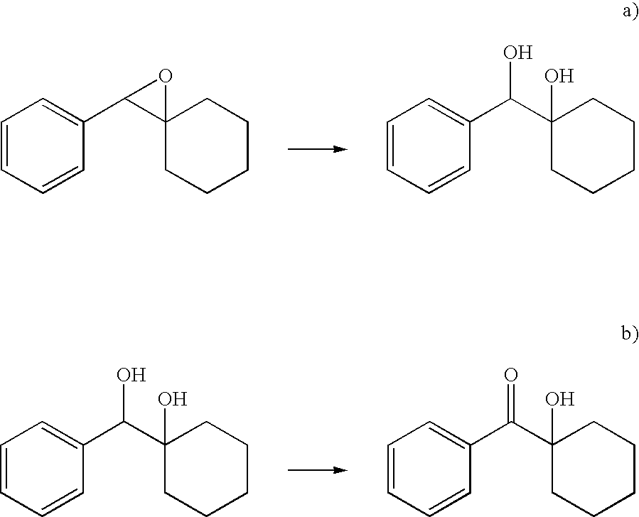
C1=CC=CC(C2C3(O2)CCCCC3)=C1.C1=CC=CC(C(C2(O)CCCCC2)O)=C1.C1=CC=CC(C(C2(O)CCCCC2)O)=C1.C1=CC=CC(C(C2(O)CCCCC2)=O)=C1
